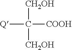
[CH2OH]C([CH2OH])([Q])[COOH]
